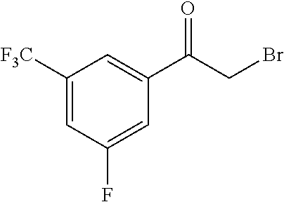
C1([F3C])=CC(F)=CC(C(CBr)=O)=C1
